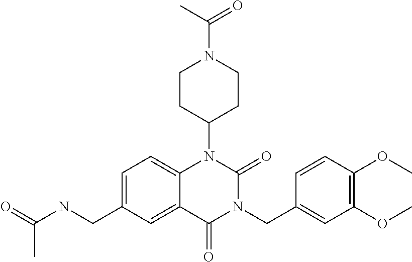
C1=C(CNC(C)=O)C=C2C(=C1)N(C1CCN(C(=O)C)CC1)C(=O)N(CC1=CC(OC)=C(OC)C=C1)C2=O
